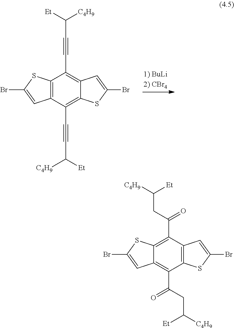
C12=C(C(C#CC([C4H9])[Et])=C3C(=C1C#CC([C4H9])[Et])C=C(Br)S3)C=C(Br)S2.C12=C(C(CC([C4H9])[Et])=O)C3=C(C(C(CC([C4H9])[Et])=O)=C1C=C(Br)S2)SC(Br)=C3
